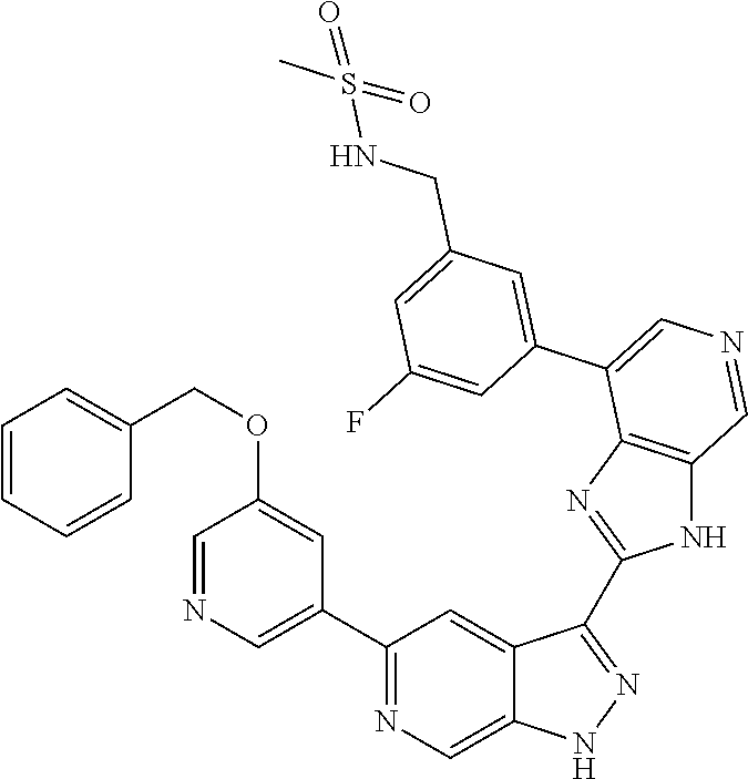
C1(C2=CN=CC(OCC3=CC=CC=C3)=C2)=NC=C2C(=C1)C(C1=NC3=C(N1)C=NC=C3C1=CC(CNS(C)(=O)=O)=CC(F)=C1)=NN2
